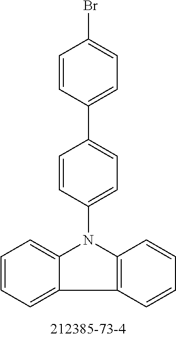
C1=CC(N2C3=CC=CC=C3C3=C2C=CC=C3)=CC=C1C1=CC=C(Br)C=C1
